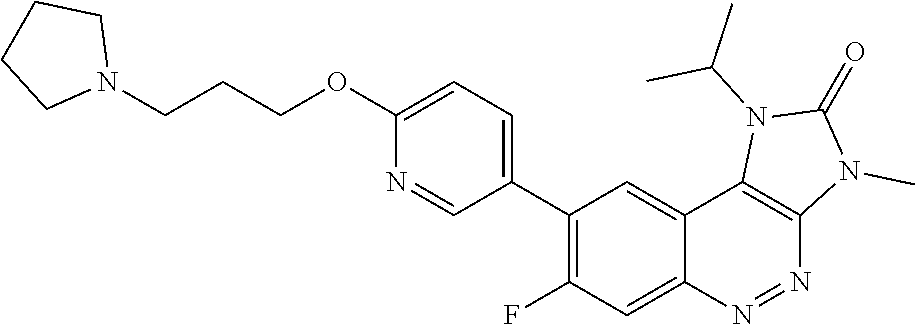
C1(C2=C(F)C=C3C(=C2)C2=C(N=N3)N(C)C(=O)N2C(C)C)=CC=C(OCCCN2CCCC2)N=C1
